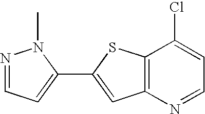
N1=CC=C(C2=CC3=C(S2)C(Cl)=CC=N3)N1C
